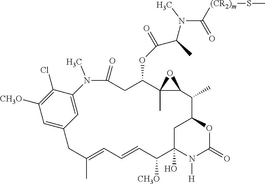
C1C2(O)N([H])C(=O)OC1C(C)C1C(C)(C(OC(C(C)N(C([(CR2)m]SC)=O)C)=O)CC(=O)N(C)C3=CC(=CC([CH3O])=C3Cl)CC(C)=CC=CC2[CH3O])O1
